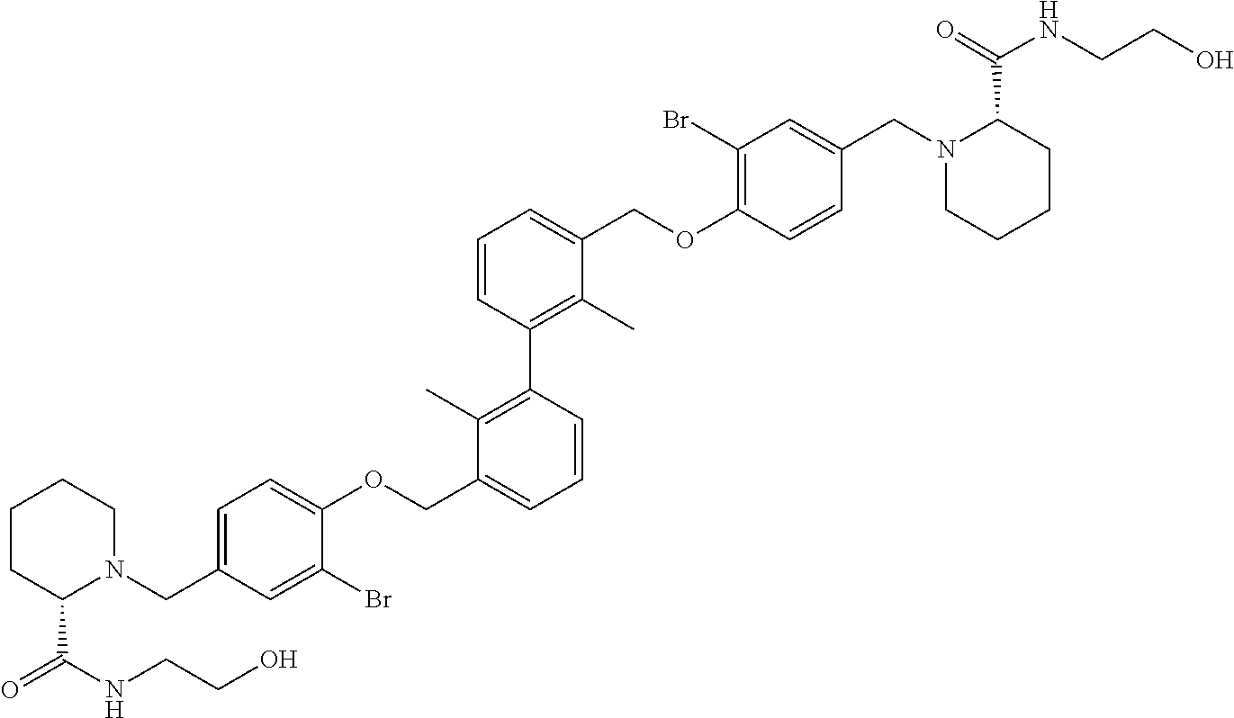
C1=C(CN2CCCCC2C(=O)NCCO)C=C(Br)C(OCC2=CC=CC(C3=C(C)C(COC4=C(Br)C=C(CN5CCCCC5C(=O)NCCO)C=C4)=CC=C3)=C2C)=C1
